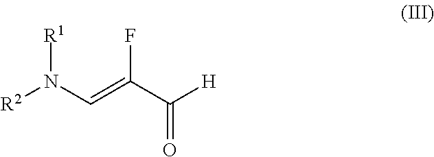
[R2]N(C=C(C([H])=O)F)[R1]
